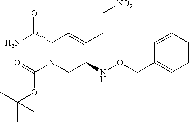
C1(C(N)=O)N(C(=O)OC(C)(C)C)CC(NOCC2=CC=CC=C2)C(CC[NO2])=C1
